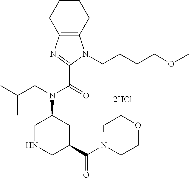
C12=C(CCCC1)N(CCCCOC)C(C(N(C1CNCC(C(N3CCOCC3)=O)C1)CC(C)C)=O)=N2
